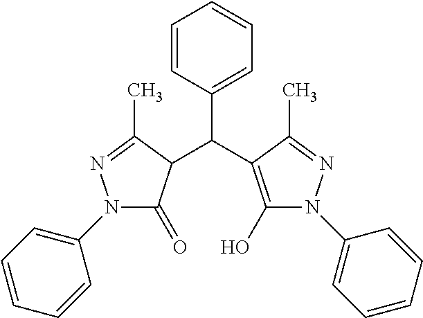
C1=CC(C(C2=C(O)N(C3=CC=CC=C3)N=C2C)C2C(=O)N(C3=CC=CC=C3)N=C2C)=CC=C1
